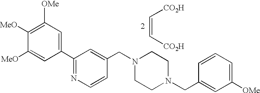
C(=C[CO2H])[CO2H].C1(C2=NC=CC(CN3CCN(CC4=CC([OMe])=CC=C4)CC3)=C2)=CC([OMe])=C([MeO])C([MeO])=C1
